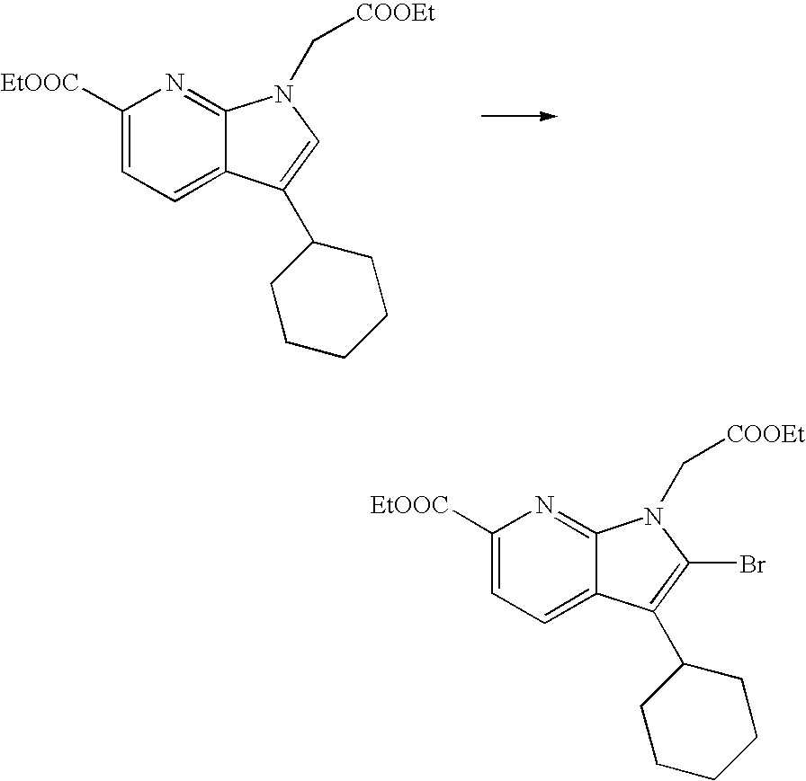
[EtOOC]C1=CC=C2C(=N1)N(C[COOEt])C=C2C1CCCCC1.[EtOOC]C1=CC=C2C(=N1)N(C[COOEt])C(Br)=C2C1CCCCC1
